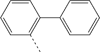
C1(C)=C(C2=CC=CC=C2)C=CC=C1
